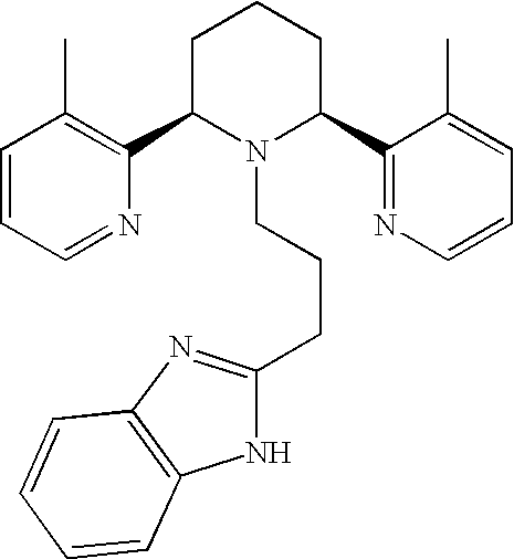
C1=CC=NC(C2N(CCCC3=NC4=C(N3)C=CC=C4)C(C3=NC=CC=C3C)CCC2)=C1C
